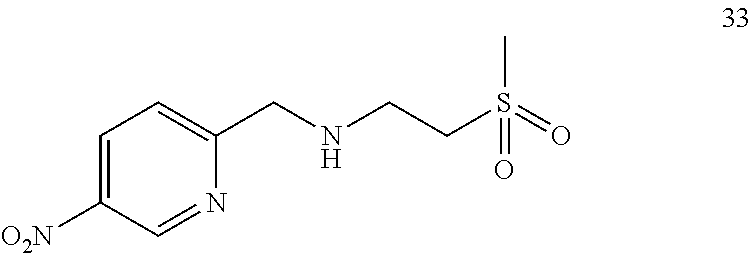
C1=C([O2N])C=NC(CNCCS(=O)(=O)C)=C1
